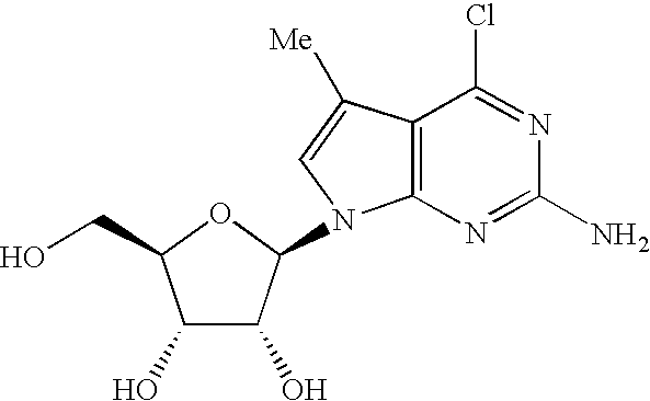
C1(O)C(O)C(N2C3=C(C([Me])=C2)C(Cl)=NC(N)=N3)OC1CO
